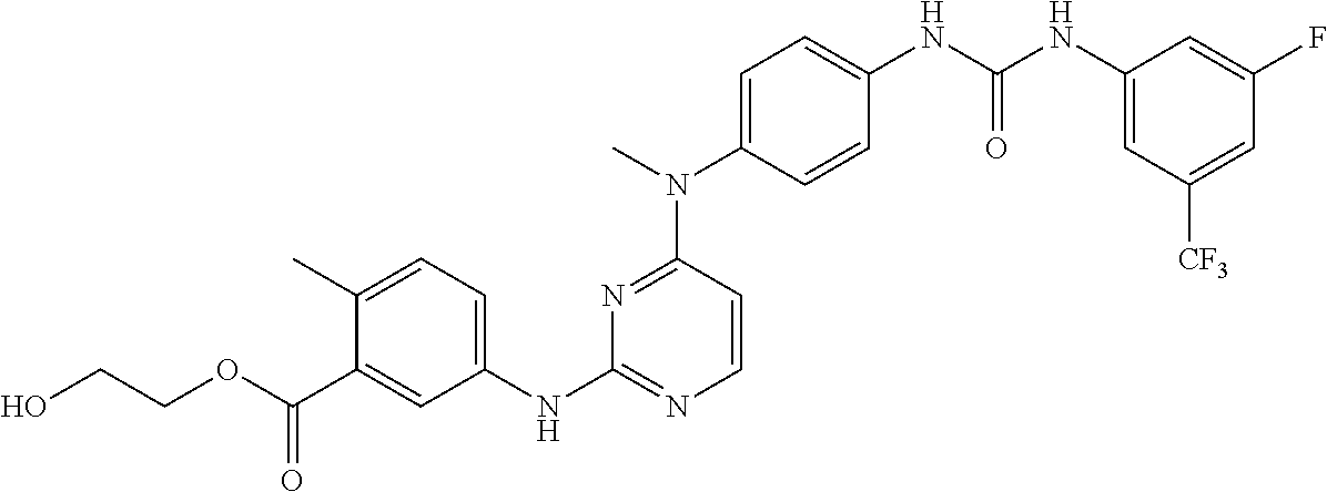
C1(C)=CC=C(NC2=NC=CC(N(C)C3=CC=C(NC(NC4=CC([CF3])=CC(F)=C4)=O)C=C3)=N2)C=C1C(OCCO)=O
